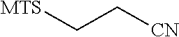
[CN]CC[MTS]
